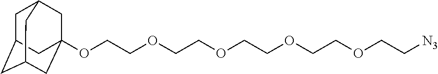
C1C2CC3CC(OCCOCCOCCOCCOCC[N3])(CC1C3)C2
